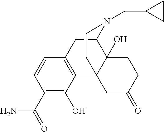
C1=CC(C(N)=O)=C(O)C2=C1CC1C3(O)CCC(=O)CC32CCN1CC1CC1
